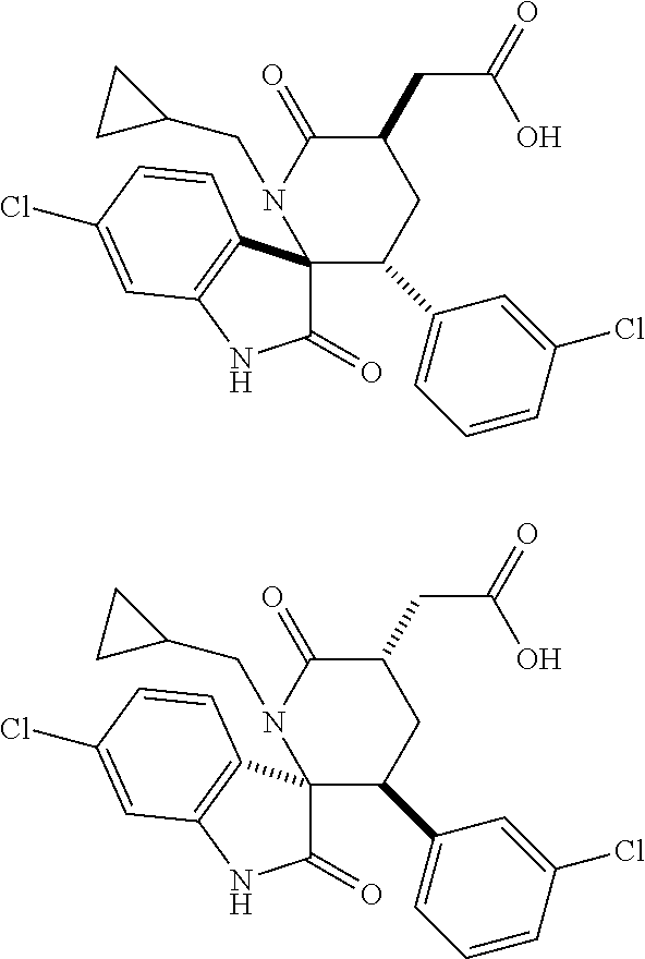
C1(=O)NC2=C(C=CC(Cl)=C2)C12C(C1=CC=CC(Cl)=C1)CC(CC(=O)O)C(=O)N2CC1CC1.C1(=O)NC2=C(C=CC(Cl)=C2)C12C(C1=CC=CC(Cl)=C1)CC(CC(=O)O)C(=O)N2CC1CC1
